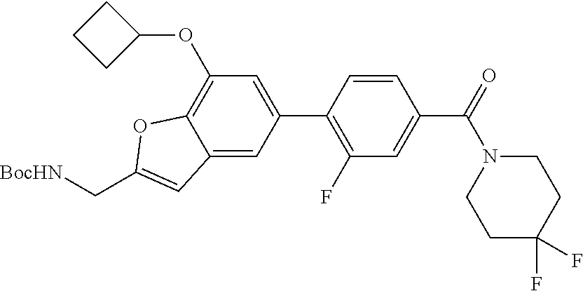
C(C1=CC2=CC(C3=C(F)C=C(C(N4CCC(F)(F)CC4)=O)C=C3)=CC(OC3CCC3)=C2O1)[BocHN]
